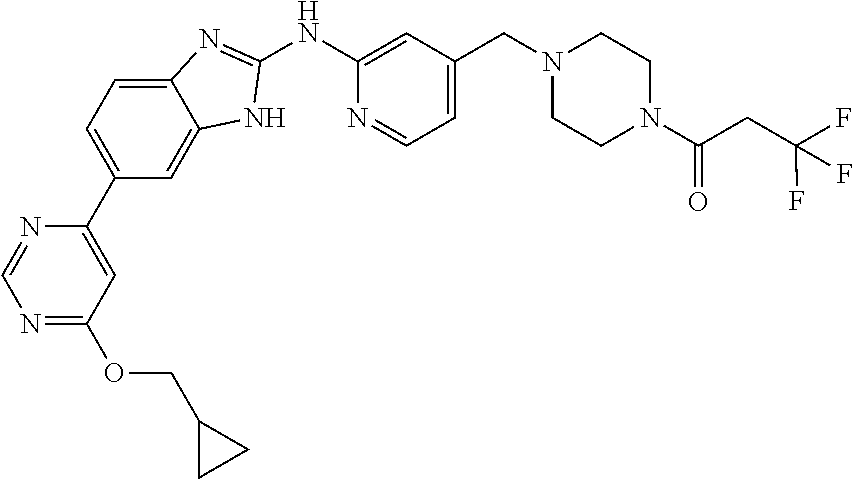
C12=CC=C(C3=CC(OCC4CC4)=NC=N3)C=C1NC(NC1=CC(CN3CCN(C(=O)CC(F)(F)F)CC3)=CC=N1)=N2
